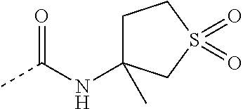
CC(NC1(C)CCS(=O)(=O)C1)=O
